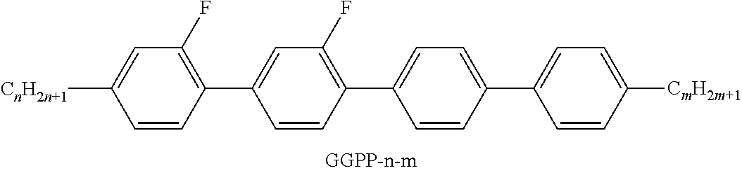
C1([CnH2n+1])=CC(F)=C(C2=CC(F)=C(C3=CC=C(C4=CC=C([CmH2m+1])C=C4)C=C3)C=C2)C=C1
